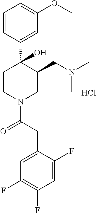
Cl.C1=CC(C2(O)CCN(C(CC3=CC(F)=C(F)C=C3F)=O)CC2CN(C)C)=CC(OC)=C1
